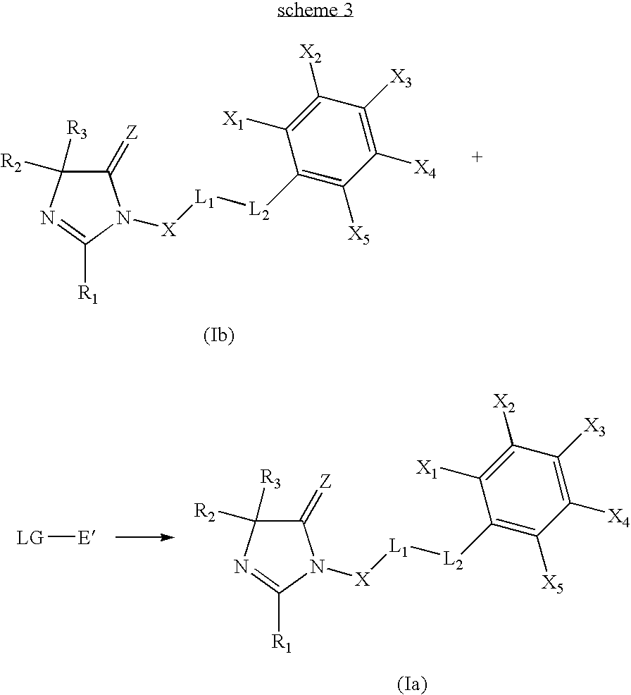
C1([L2][L1][X]N2C(=[Z])C([R3])([R2])N=C2[R1])=C([X5])C([X4])=C([X3])C([X2])=C1[X1].C1([L2][L1][X]N2C(=[Z])C([R3])([R2])N=C2[R1])=C([X5])C([X4])=C([X3])C([X2])=C1[X1].[LG][E]
